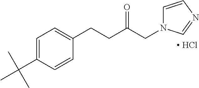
C1=C(C(C)(C)C)C=CC(CCC(CN2C=CN=C2)=O)=C1.[ HCl]
